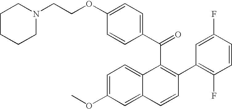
C(C1=C(C2=C(F)C=CC(F)=C2)C=CC2=CC(OC)=CC=C12)(C1=CC=C(OCCN2CCCCC2)C=C1)=O
